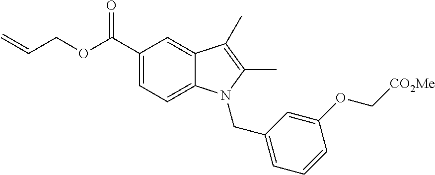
C(=C)COC(C1=CC=C2C(=C1)C(C)=C(C)N2CC1=CC=CC(OC[CO2Me])=C1)=O
